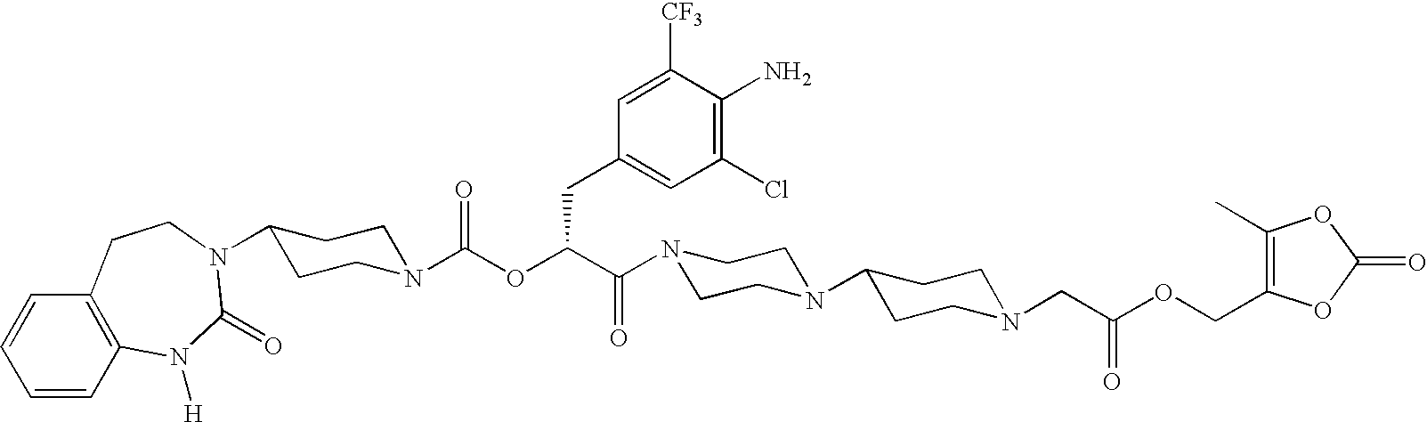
C1=CC2=C(C=C1)CCN(C1CCN(C(OC(C(N3CCN(C4CCN(CC(OCC5=C(C)OC(=O)O5)=O)CC4)CC3)=O)CC3=CC(Cl)=C(N)C([CF3])=C3)=O)CC1)C(=O)N2[H]
